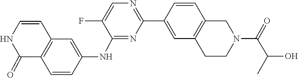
C1(F)=CN=C(C2=CC3=C(C=C2)CN(C(C(O)C)=O)CC3)N=C1NC1=CC2=C(C(=O)NC=C2)C=C1
